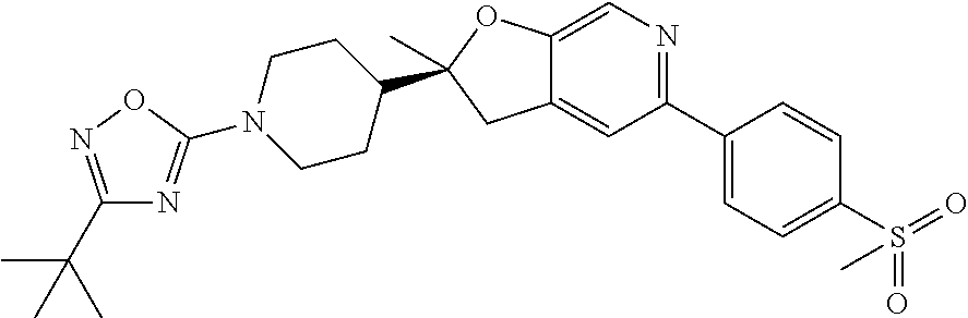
C12=CC(C3=CC=C(S(C)(=O)=O)C=C3)=NC=C1OC(C)(C1CCN(C3=NC(C(C)(C)C)=NO3)CC1)C2
